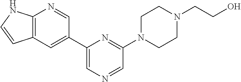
C1=C(C2=CC3=C(N=C2)NC=C3)N=C(N2CCN(CCO)CC2)C=N1
